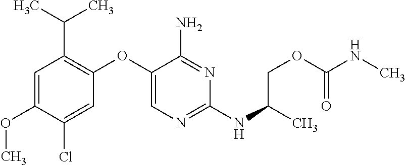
C1=C(OC)C(Cl)=CC(OC2=CN=C(NC(C)COC(=O)NC)N=C2N)=C1C(C)C
